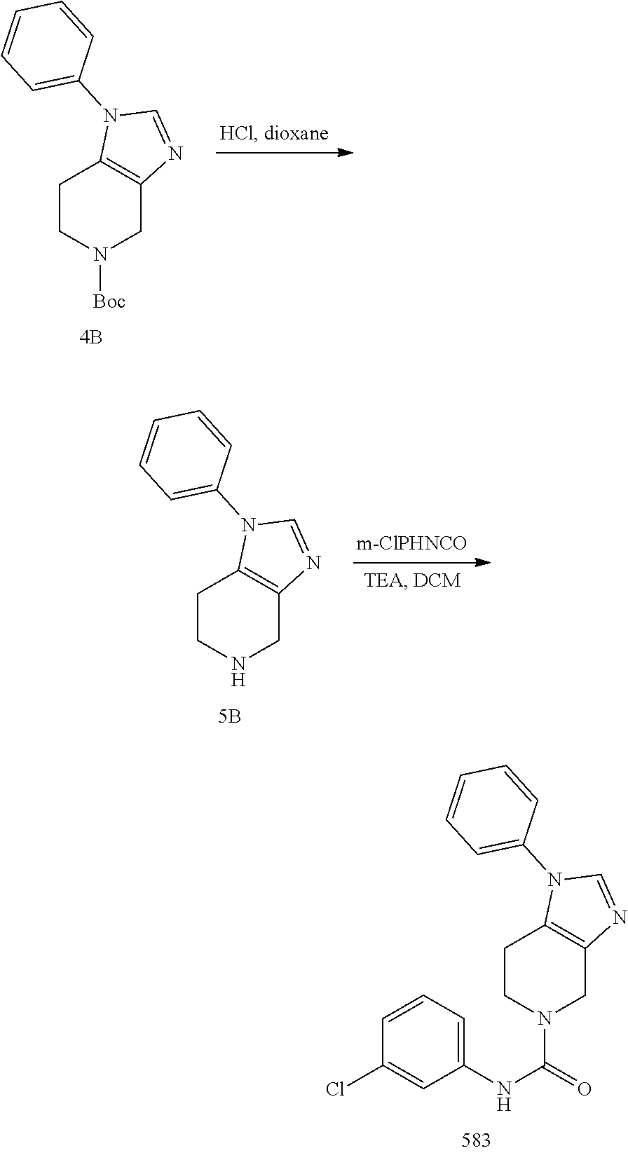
C1CNCC2=C1N(C1=CC=CC=C1)C=N2.C1CN(C(=O)NC2=CC=CC(Cl)=C2)CC2=C1N(C1=CC=CC=C1)C=N2.C1CN([Boc])CC2=C1N(C1=CC=CC=C1)C=N2
